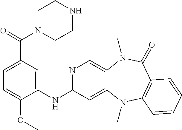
N1=C(NC2=CC(C(=O)N3CCNCC3)=CC=C2OC)C=C2C(=C1)N(C)C(=O)C1=C(N2C)C=CC=C1
